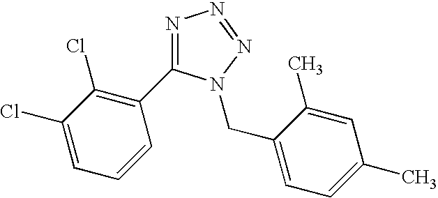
N1=C(C2=C(Cl)C(Cl)=CC=C2)N(CC2=CC=C(C)C=C2C)N=N1
